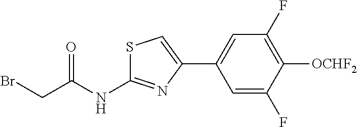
C1=C(F)C([OCHF2])=C(F)C=C1C1=CSC(NC(CBr)=O)=N1
